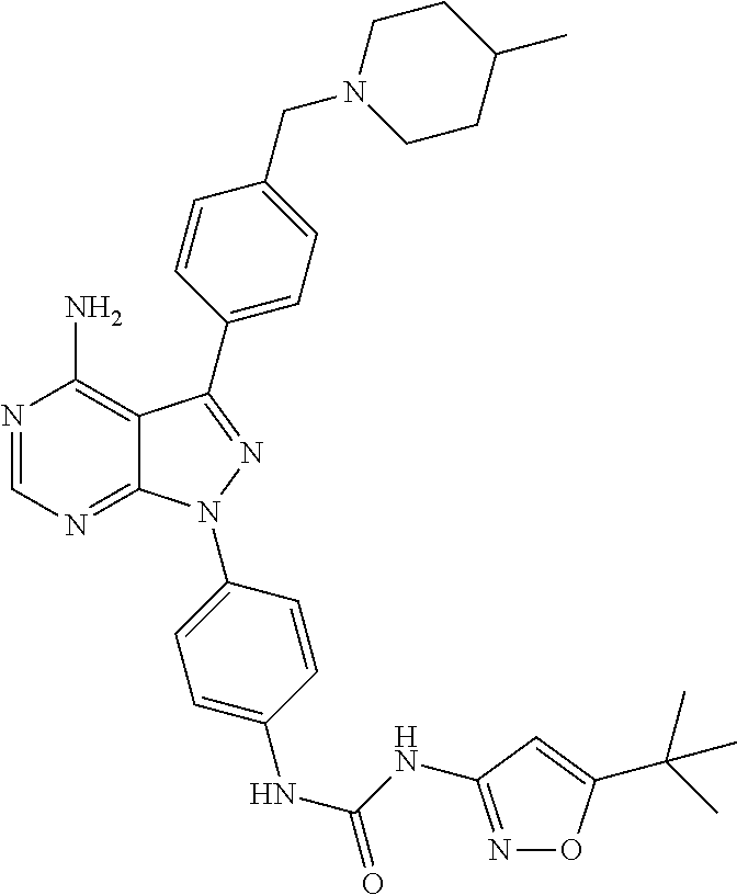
N1=CN=C2C(=C1N)C(C1=CC=C(CN3CCC(C)CC3)C=C1)=NN2C1=CC=C(NC(NC2=NOC(C(C)(C)C)=C2)=O)C=C1
